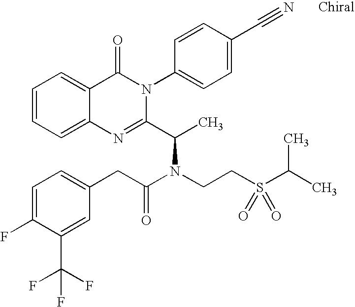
C12=CC=CC=C1C(=O)N(C1=CC=C(C#N)C=C1)C(C(C)N(CCS(C(C)C)(=O)=O)C(CC1=CC=C(F)C(C(F)(F)F)=C1)=O)=N2
